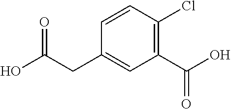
C1=CC(Cl)=C(C(O)=O)C=C1CC(O)=O
